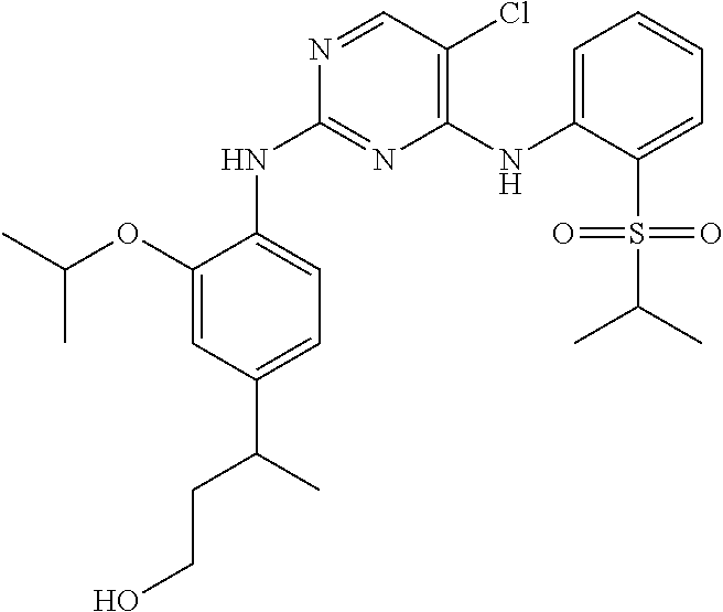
C1=C(OC(C)C)C(NC2=NC(NC3=CC=CC=C3S(C(C)C)(=O)=O)=C(Cl)C=N2)=CC=C1C(CCO)C
